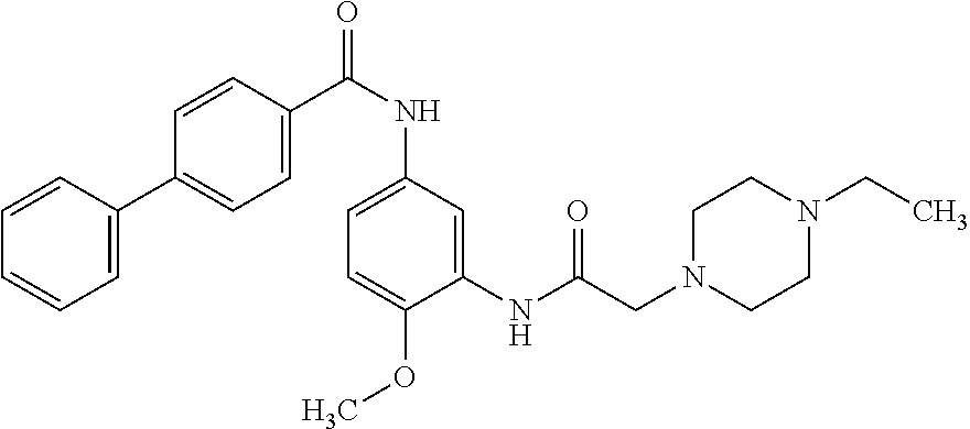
C1=CC(C2=CC=C(C(NC3=CC=C(OC)C(NC(CN4CCN(CC)CC4)=O)=C3)=O)C=C2)=CC=C1
